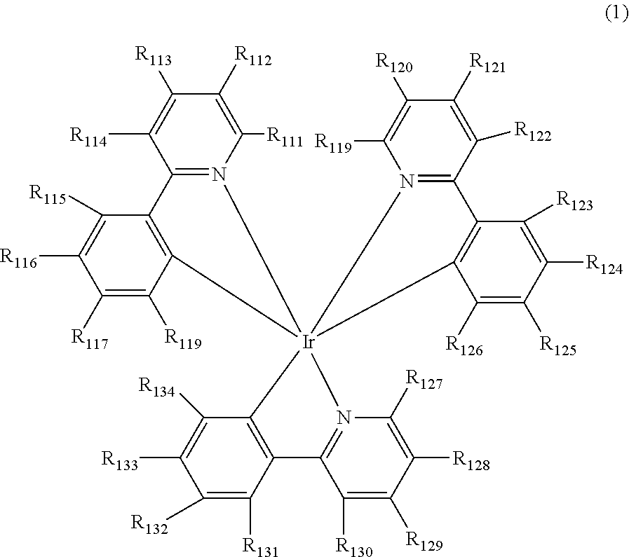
C1([R132])=C([R131])C2=C(C([R134])=C1[R133])[Ir]13(N4=C2C([R130])=C([R129])C([R128])=C4[R127])(N2=C(C([R122])=C([R121])C([R120])=C2[R119])C2=C1C([R126])=C([R125])C([R124])=C2[R123])N1=C(C([R114])=C([R113])C([R112])=C1[R111])C1=C3C([R119])=C([R117])C([R116])=C1[R115]
